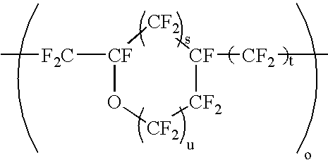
[CF2]1[CF2][CF]([CF2]C)[CF2][CF]([F2C]C)O1
